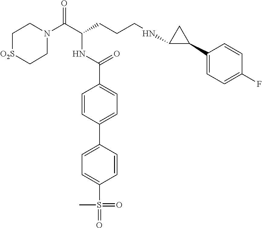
C1N(C(C(CCCNC2C(C3=CC=C(F)C=C3)C2)NC(C2=CC=C(C3=CC=C(S(=O)(=O)C)C=C3)C=C2)=O)=O)CC[O2S]C1
